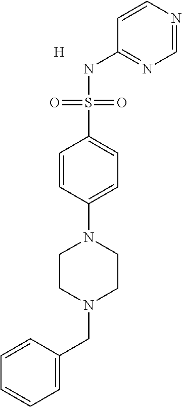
C1=CN=CN=C1NS(C1=CC=C(N2CCN(CC3=CC=CC=C3)CC2)C=C1)(=O)=O.[H]
